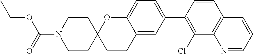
O=C(OCC)N1CCC2(CC1)CCC1=CC(C3=C(Cl)C4=C(C=C3)C=CC=N4)=CC=C1O2
